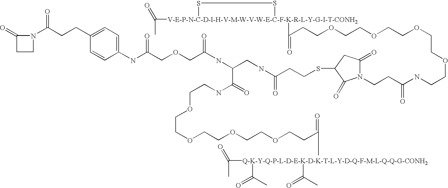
CC([V-E-P-N-C-D-I-H-V-M-W-V-W-E-C-F-K-R-L-Y-G-I-T-CONH2]1(C(CCOCCOCCOCCOCCNC(CCN2C(=O)CC(SCCC(NCC(NC(COCC(NC3=CC=C(CCC(N4C(=O)CC4)=O)C=C3)=O)=O)C(=O)NCCOCCOCCOCCOCCC(=O)C)=O)C2=O)=O)=O)SS1)=O.[Q-K-Y-Q-P-L-D-E-K-D-K-T-L-Y-D-Q-F-M-L-Q-Q-G-CONH2](C(C)=O)(C(=O)C)C(C)=O
